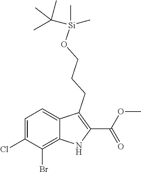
C1=C2C(=C(Br)C(Cl)=C1)NC(C(OC)=O)=C2CCCO[Si](C)(C)C(C)(C)C
